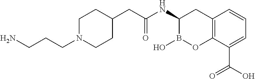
C1N(CCCN)CCC(CC(NC2B(O)OC3=C(C2)C=CC=C3C(O)=O)=O)C1
